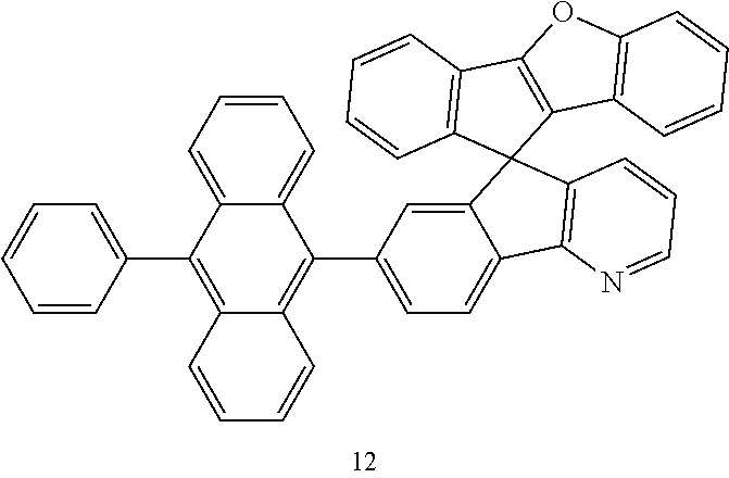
C1=CC(C2=C3C(=C(C4=CC=C5C(=C4)C4(C6=C5N=CC=C6)C5=C(C6=C4C=CC=C6)OC4=C5C=CC=C4)C4=CC=CC=C24)C=CC=C3)=CC=C1
